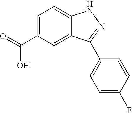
O=C(C1=CC=C2C(=C1)C(C1=CC=C(F)C=C1)=NN2)O
